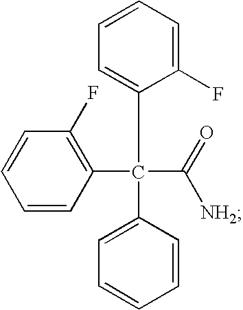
C1=CC(C(C2=CC=CC=C2F)(C2=CC=CC=C2)C([NH2])=O)=C(F)C=C1
